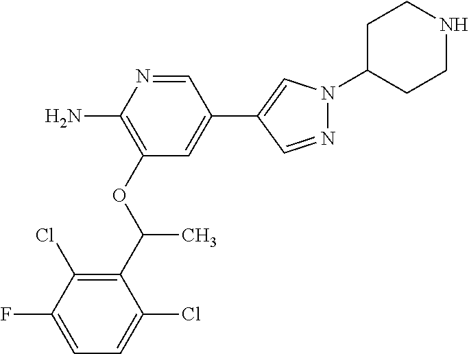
C1=C(C2=CN(C3CCNCC3)N=C2)C=NC(N)=C1OC(C1=C(Cl)C(F)=CC=C1Cl)C
